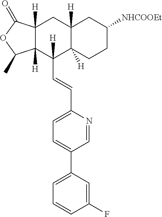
C12([H])C([H])(C(C=CC3=CC=C(C4=CC=CC(F)=C4)C=N3)([H])C3([H])C([H])(C1)CC([NHCOOEt])CC3)C(C)OC2=O
